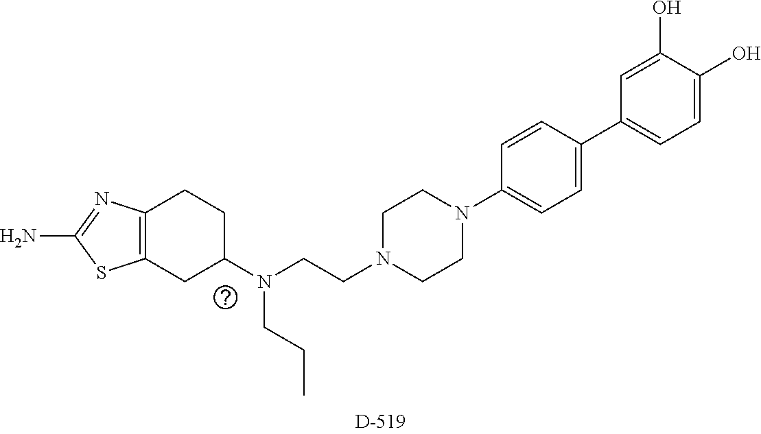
C1N(CCN(C2CCC3=C(C2)SC(N)=N3)CCC)CCN(C2=CC=C(C3=CC=C(O)C(O)=C3)C=C2)C1
